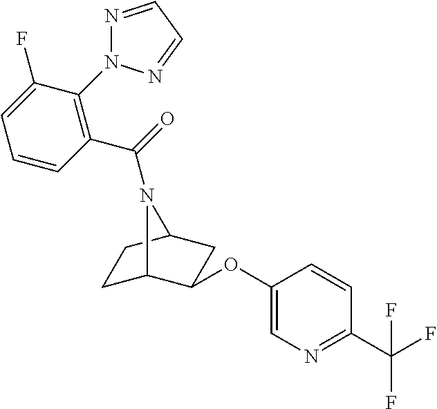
N1=CC=NN1C1=C(C(=O)N2C3CCC2CC3OC2=CN=C(C(F)(F)F)C=C2)C=CC=C1F
